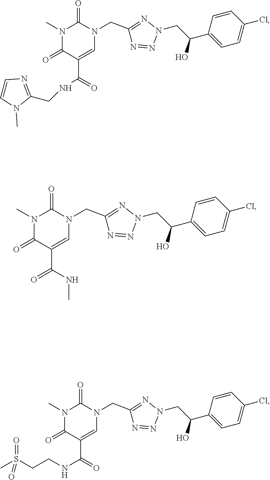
N1(C)C(=O)C(C(=O)NC)=CN(CC2=NN(CC(C3=CC=C(Cl)C=C3)O)N=N2)C1=O.N1(C)C(=O)C(C(NCCS(C)(=O)=O)=O)=CN(CC2=NN(CC(C3=CC=C(Cl)C=C3)O)N=N2)C1=O.N1(C)C(=O)C(C(NCC2=NC=CN2C)=O)=CN(CC2=NN(CC(C3=CC=C(Cl)C=C3)O)N=N2)C1=O
